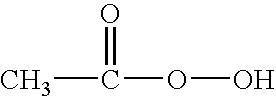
CC(=O)OO
